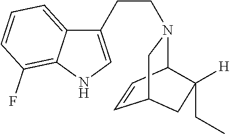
C12=CC=CC(F)=C1NC=C2CCN1C2C=CC(C1)CC2([H])CC
